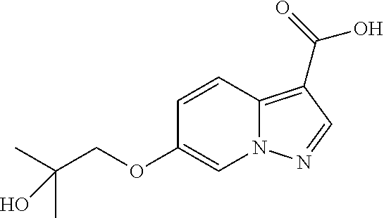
C1=CC2=C(C(O)=O)C=NN2C=C1OCC(C)(C)O
